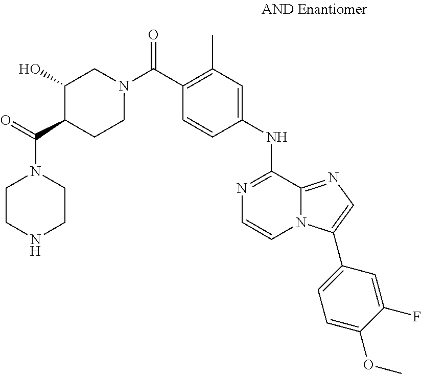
C1(C)=C(C(N2CC(O)C(C(N3CCNCC3)=O)CC2)=O)C=CC(NC2=NC=CN3C2=NC=C3C2=CC=C(OC)C(F)=C2)=C1
